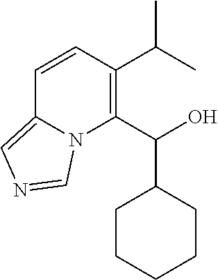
C1=CC(C(C)C)=C(C(O)C2CCCCC2)N2C1=CN=C2
